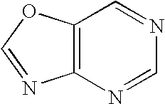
C12=C(N=CN=C1)N=CO2
